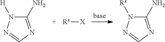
C1(N)=NC=NN1[H].[Rx][X].C1(N)=NC=NN1[Rx]
